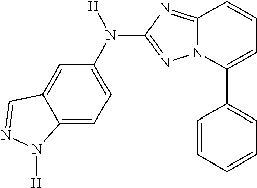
C12=CC=C(N(C3=NN4C(=N3)C=CC=C4C3=CC=CC=C3)[H])C=C1C=NN2[H]
